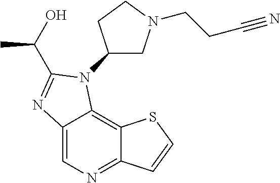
C12=CN=C3C(=C1N(C1CN(CCC#N)CC1)C(C(O)C)=N2)SC=C3
